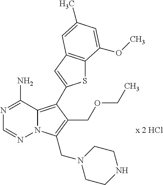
S1C2=C(C=C1C1=C3N(N=CN=C3N)C(CN3CCNCC3)=C1COCC)C=C(C)C=C2OC
